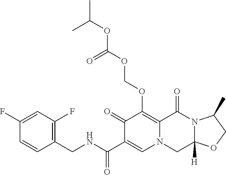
C1(CNC(=O)C2=CN3C(=C(OCOC(OC(C)C)=O)C2=O)C(=O)N2C([H])(C3)OCC2C)=C(F)C=C(F)C=C1
